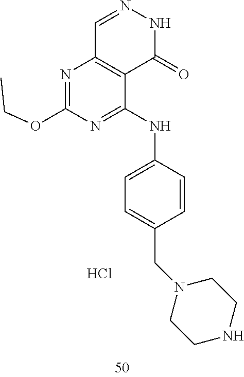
C1=NNC(=O)C2=C1N=C(OCC)N=C2NC1=CC=C(CN2CCNCC2)C=C1.Cl
